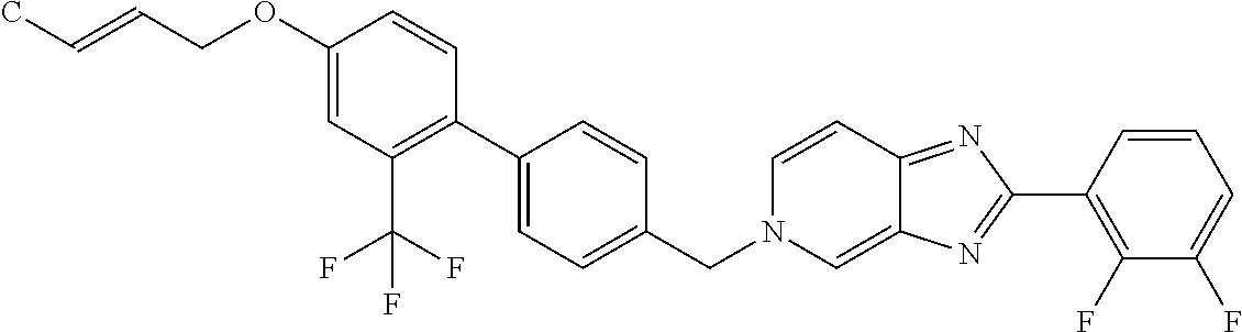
C1(OCC=CC)=CC(C(F)(F)F)=C(C2=CC=C(CN3C=C4C(=NC(C5=C(F)C(F)=CC=C5)=N4)C=C3)C=C2)C=C1
